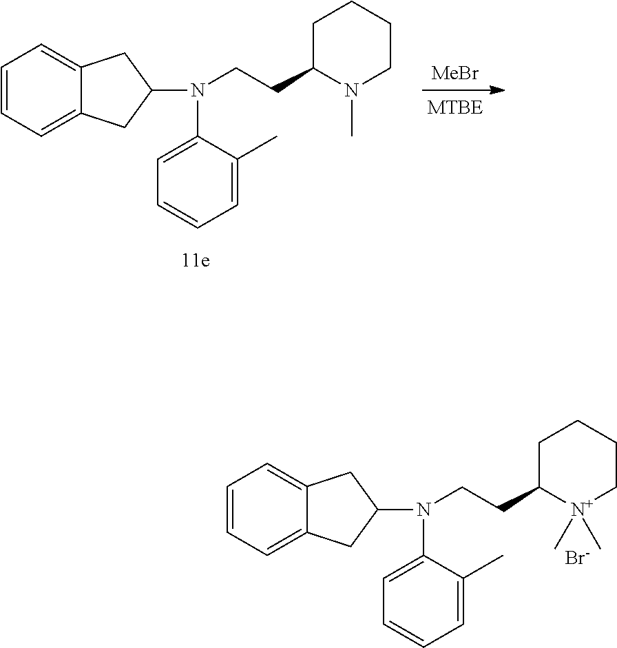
C1=CC=C2C(=C1)CC(N(C1=CC=CC=C1C)CCC1CCCCN1C)C2.[MTBE].[MeBr].C1=CC=C2C(=C1)CC(N(C1=CC=CC=C1C)CCC1CCCC[N+]1(C)C)C2.[Br-]
